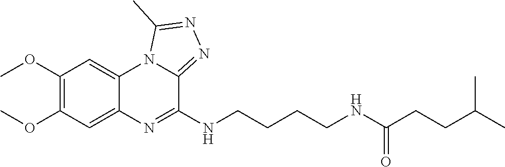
C1(OC)=C(OC)C=C2C(=C1)N1C(=NN=C1C)C(NCCCCNC(CCC(C)C)=O)=N2
